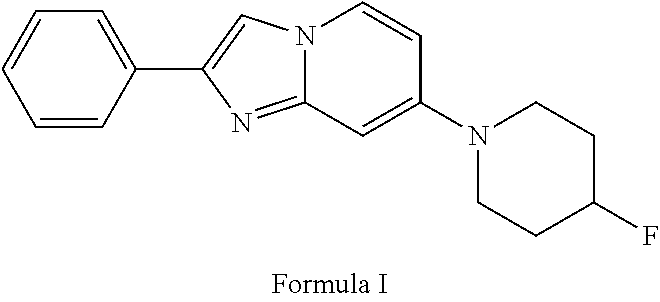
N12C(=NC(C3=CC=CC=C3)=C1)C=C(N1CCC(F)CC1)C=C2
